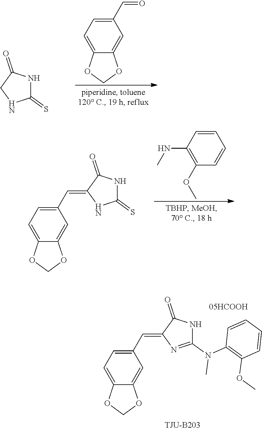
C1NC(=S)NC1=O.C1(C=O)=CC=C2C(=C1)OCO2.C1(C=C2NC(=S)NC2=O)=CC=C2C(=C1)OCO2.C1=CC(NC)=C(OC)C=C1.C1(C=C2N=C(N(C3=C(OC)C=CC=C3)C)NC2=O)=CC=C2C(=C1)OCO2
